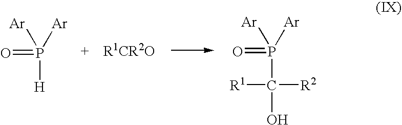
P([Ar])([Ar])(=O)[H].P([Ar])([Ar])(=O)C(O)([R2])[R1]
